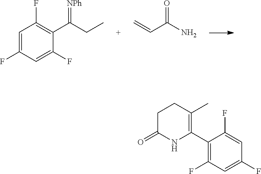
C1=C(F)C=C(F)C(C(CC)=[NPh])=C1F.C(C(N)=O)=C.C1(C2=C(C)CCC(=O)N2)=C(F)C=C(F)C=C1F
